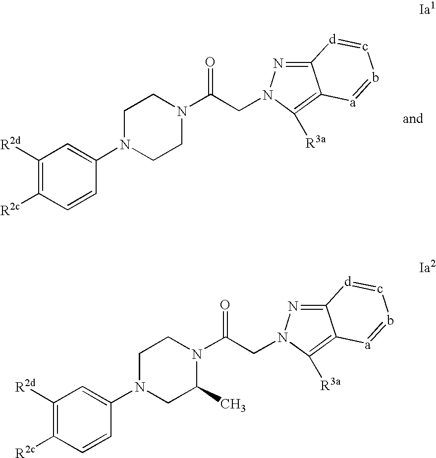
C1([R2d])=C([R2c])C=CC(N2CCN(C(CN3N=C4C(=C3[R3a])[a]=b-c=[d]4)=O)CC2)=C1.C1([R2d])=C([R2c])C=CC(N2CC(C)N(C(CN3N=C4C(=C3[R3a])[a]=b-c=[d]4)=O)CC2)=C1
